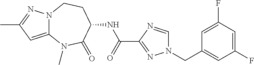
C12=CC(C)=NN1CCC(NC(C1=NN(CC3=CC(F)=CC(F)=C3)C=N1)=O)C(=O)N2C
